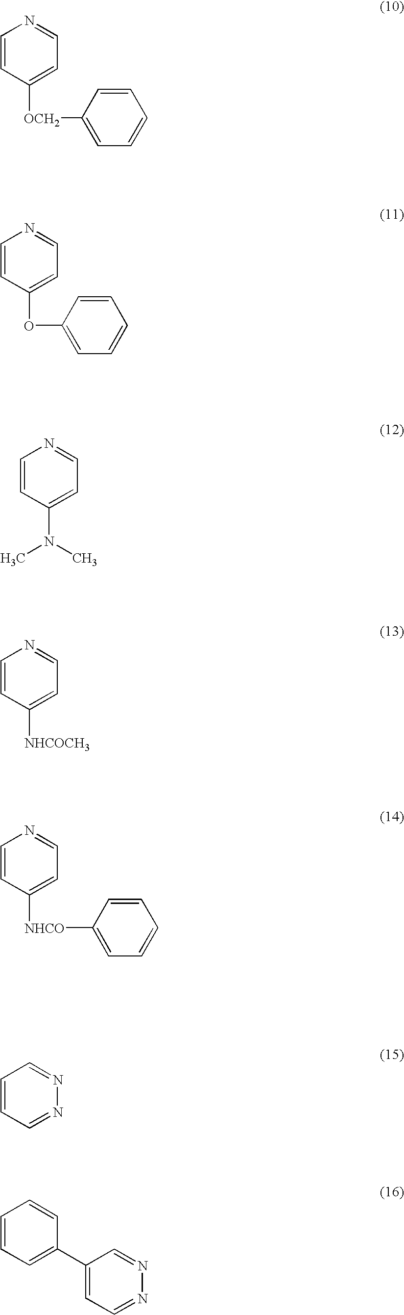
C1=CC([OCH2]C2=CC=CC=C2)=CC=N1.C1=CC(OC2=CC=CC=C2)=CC=N1.C1=CC(N(C)C)=CC=N1.C1=CC([NHCOCH3])=CC=N1.C1=CC([NHCO]C2=CC=CC=C2)=CC=N1.C1=CC=NN=C1.C1=CC=C(C2=CC=NN=C2)C=C1
